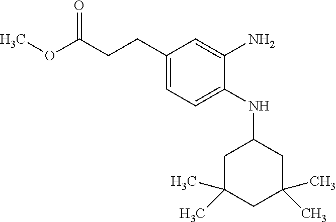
C1(CCC(OC)=O)=CC=C(NC2CC(C)(C)CC(C)(C)C2)C(N)=C1
